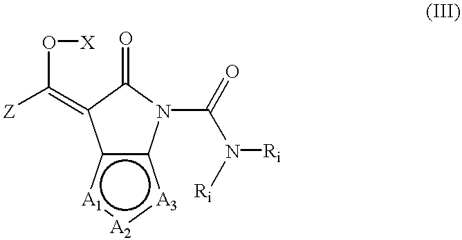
O=C1C(=C([Z])O[X])c2c([A3]:[A2]:[A1]2)N1C(N([Ri])[Ri])=O
